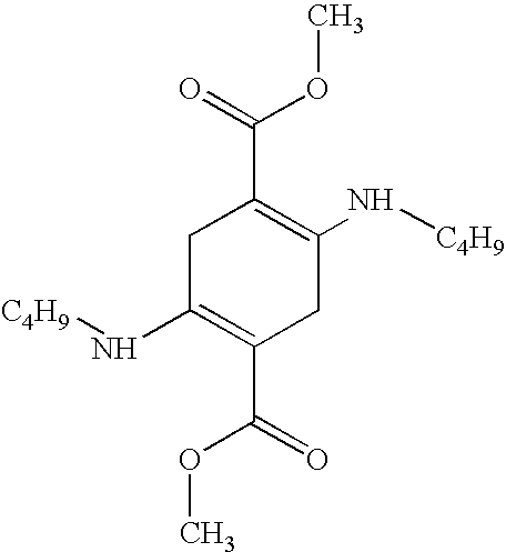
C1(N[C4H9])=C(C(OC)=O)CC(N[C4H9])=C(C(=O)OC)C1
